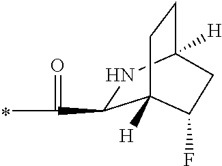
C1(C(=O)C)NC2([H])CCC1([H])C(F)C2
